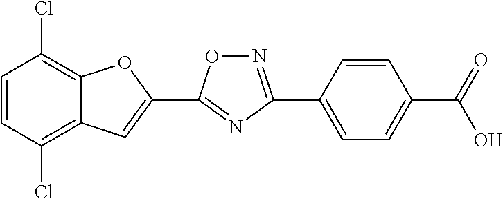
C1=CC(Cl)=C2C(=C1Cl)OC(C1=NC(C3=CC=C(C(=O)O)C=C3)=NO1)=C2
